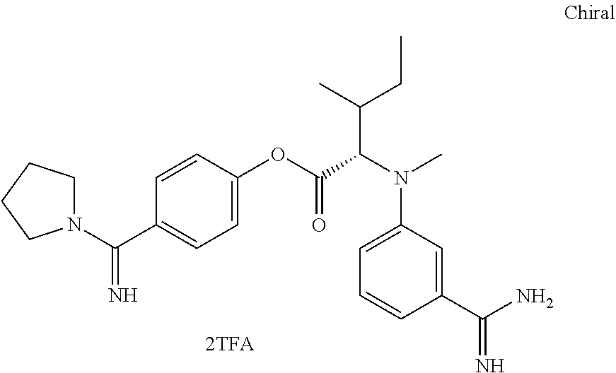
N1(C(C2=CC=C(OC(C(N(C)C3=CC=CC(C(N)=N)=C3)C(C)CC)=O)C=C2)=N)CCCC1
